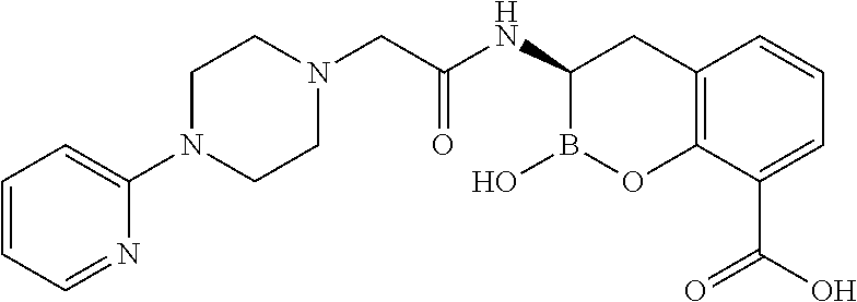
C1N(C2=CC=CC=N2)CCN(CC(NC2B(O)OC3=C(C2)C=CC=C3C(O)=O)=O)C1
